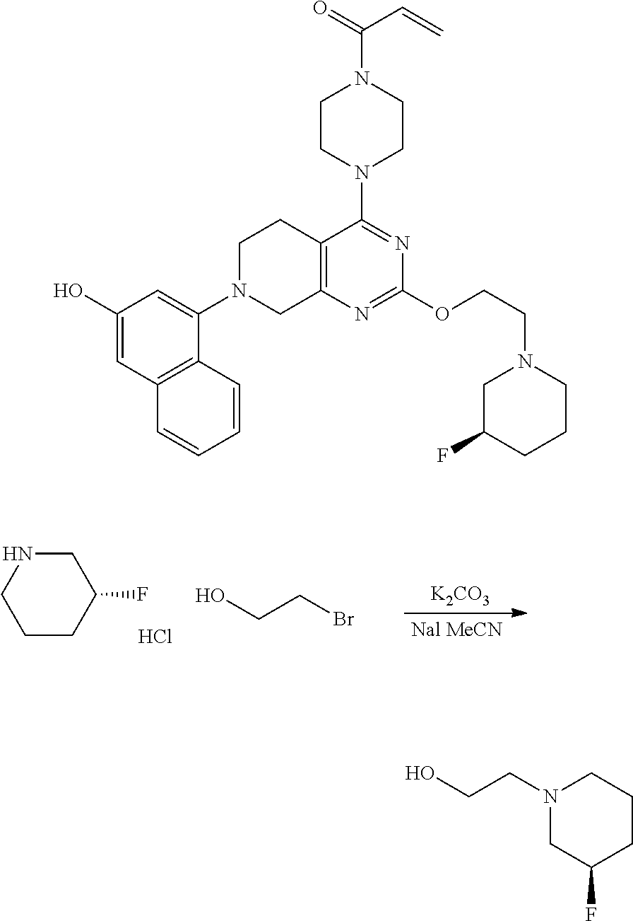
C1CC(F)CNC1.Cl.OCCBr.[K2CO3].C1(O)=CC2=C(C(N3CCC4=C(C3)N=C(OCCN3CC(F)CCC3)N=C4N3CCN(C(=O)C=C)CC3)=C1)C=CC=C2.N1(CCO)CC(F)CCC1
